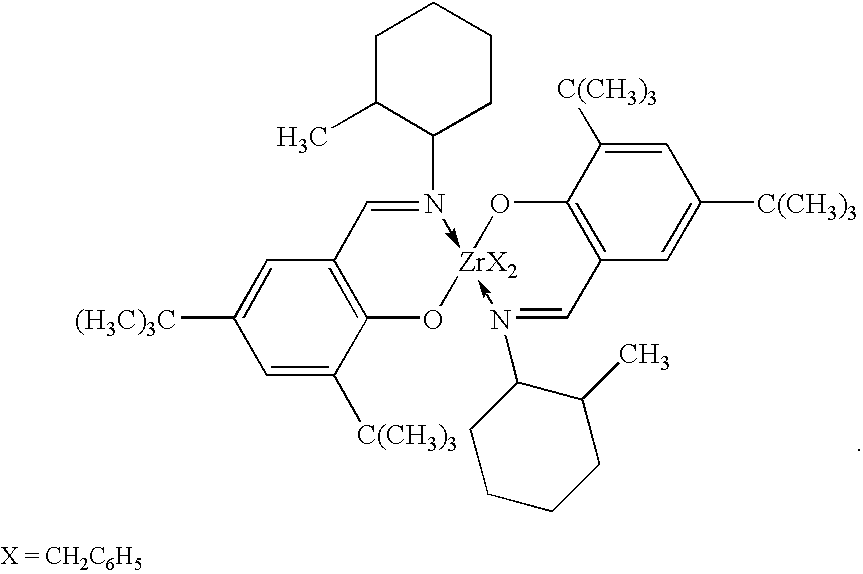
C1=C([C(CH3)3])C2=C(C=C1[(H3C)3C])C=N(C1CCCCC1C)->[ZrX2]1(-N(C3CCCCC3C)=CC3=C(C([C(CH3)3])=CC([C(CH3)3])=C3)O1)O2
